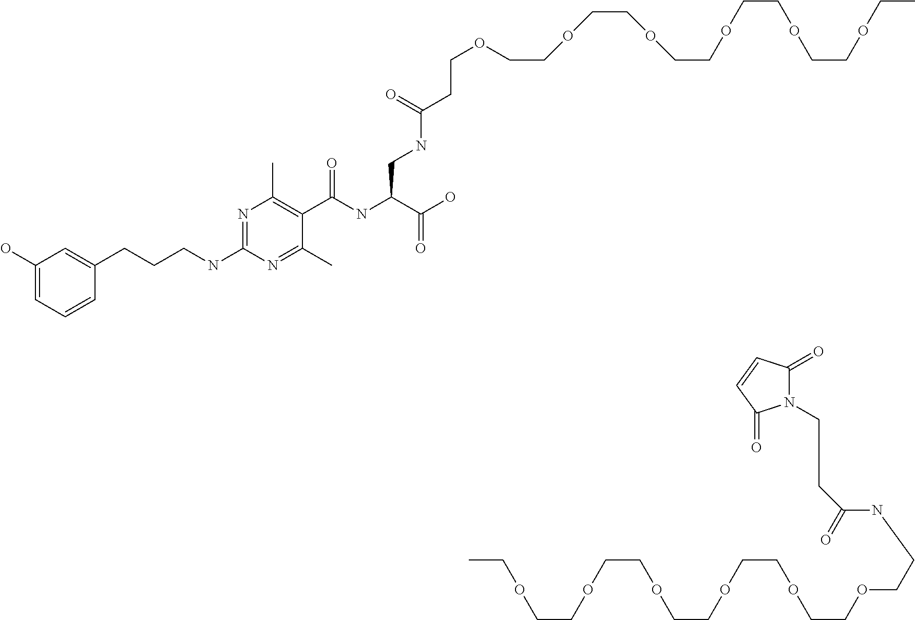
C1(O)=CC=CC(CCCNC2=NC(C)=C(C(NC(C(O)=O)CNC(CCOCCOCCOCCOCCOCCOCC)=O)=O)C(C)=N2)=C1.C(OCCOCCOCCOCCOCCOCCNC(=O)CCN1C(=O)C=CC1=O)C
